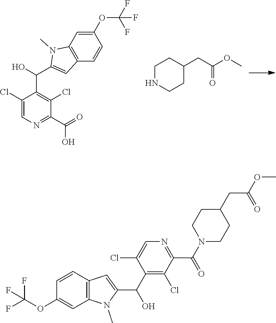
C1(Cl)=CN=C(C(=O)O)C(Cl)=C1C(C1=CC2=C(N1C)C=C(OC(F)(F)F)C=C2)O.C1NCCC(CC(OC)=O)C1.FC(OC1=CC2=C(C=C1)C=C(C(O)C1=C(Cl)C(C(N3CCC(CC(OC)=O)CC3)=O)=NC=C1Cl)N2C)(F)F
